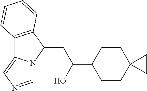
C12=C(C(CC(O)C3CCC4(CC3)CC4)N3C1=CN=C3)C=CC=C2
